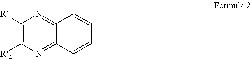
C1([R1])=C([R2])N=C2C(=N1)C=CC=C2
